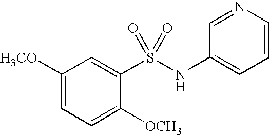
C1=CN=CC(NS(C2=CC([H3CO])=CC=C2[OCH3])(=O)=O)=C1
